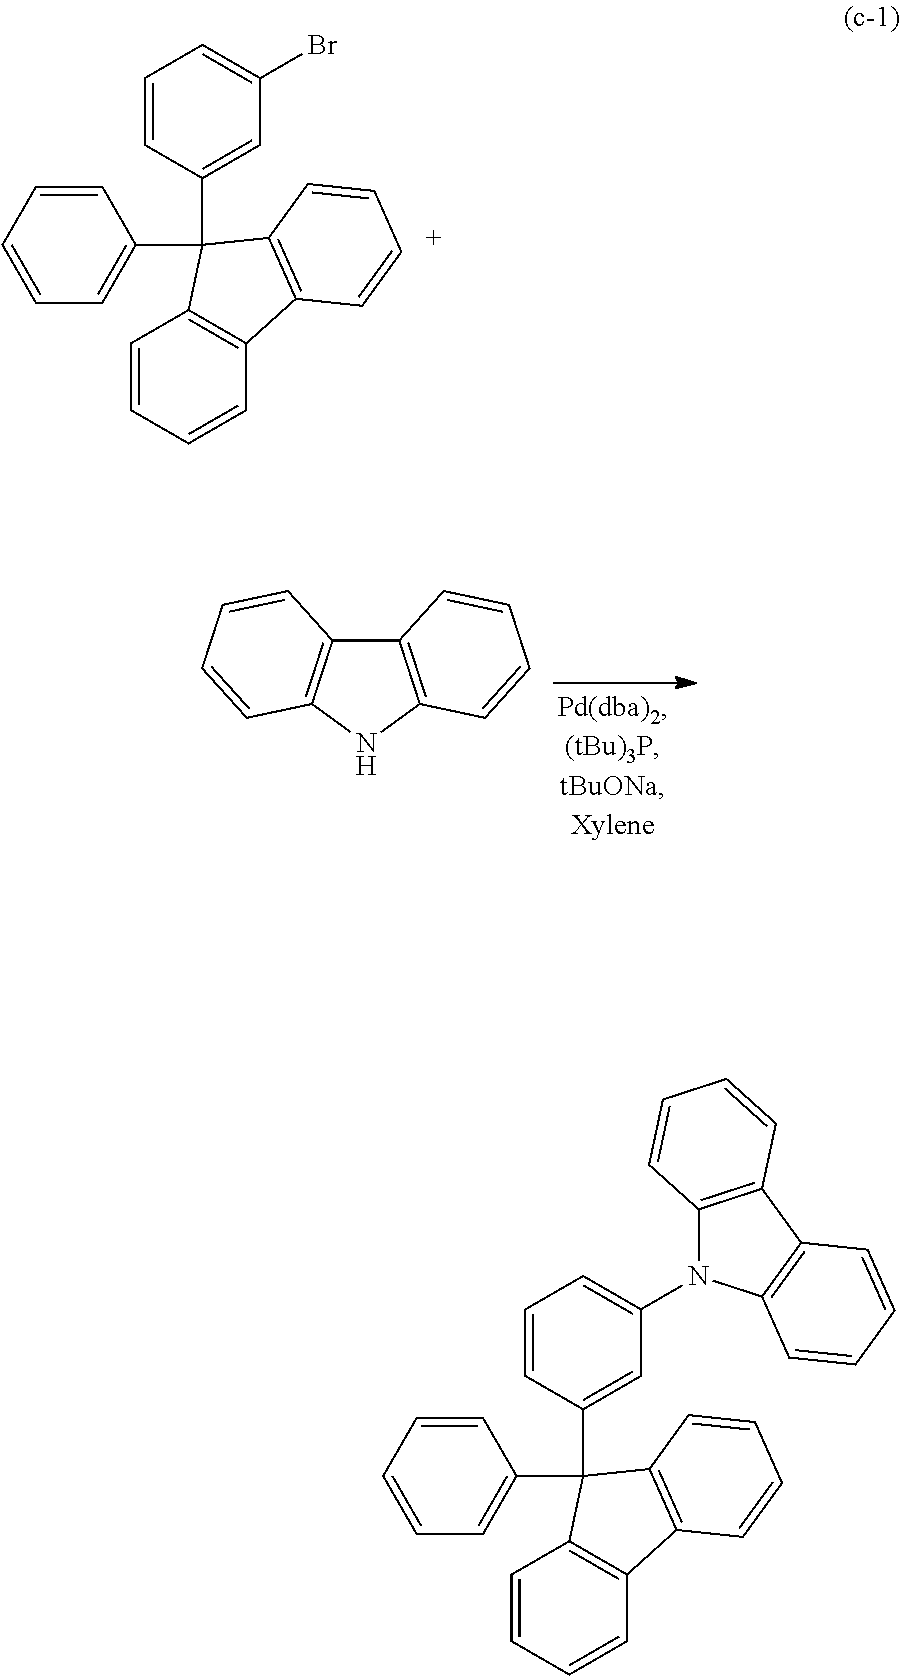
C1=CC=CC=C1C1(C2=CC(Br)=CC=C2)C2=C(C=CC=C2)C2=C1C=CC=C2.C12=C(NC3=C1C=CC=C3)C=CC=C2.C1=CC=CC=C1C1(C2=CC(N3C4=C(C5=C3C=CC=C5)C=CC=C4)=CC=C2)C2=C(C=CC=C2)C2=C1C=CC=C2
